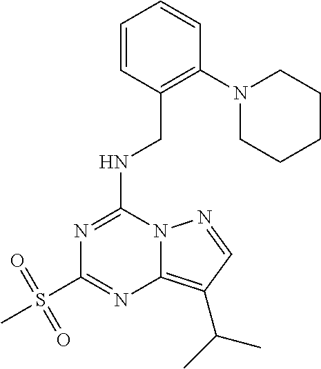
N(C1=NC(S(C)(=O)=O)=NC2=C(C(C)C)C=NN12)CC1=C(N2CCCCC2)C=CC=C1
